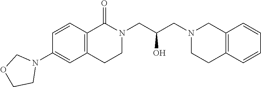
C1=CC2=C(C=C1N1COCC1)CCN(CC(O)CN1CCC3=C(C1)C=CC=C3)C2=O
